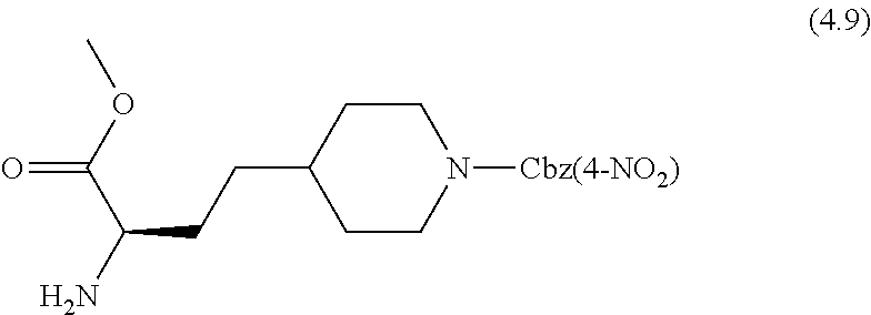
O=C(OC)C(N)CCC1CCN([Cbz(4-NO2)])CC1
